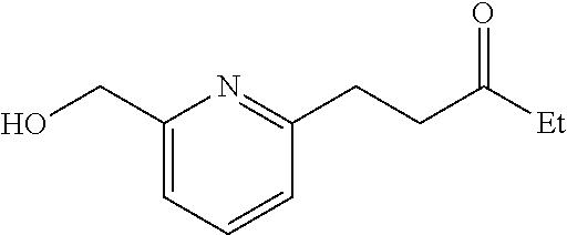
[Et]C(CCC1=NC(CO)=CC=C1)=O
